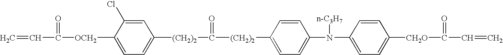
C1=C(Cl)C([OCH2]C(=O)C=C)=CC=C1[(CH2)2]C(=O)[(CH2)2]C1=CC=C(N([n-C3H7])C2=CC=C([CH2O]C(=O)C=C)C=C2)C=C1
